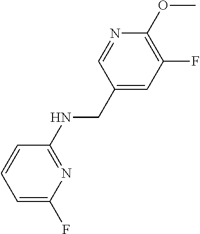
C1(NCC2=CC(F)=C(OC)N=C2)=NC(F)=CC=C1
